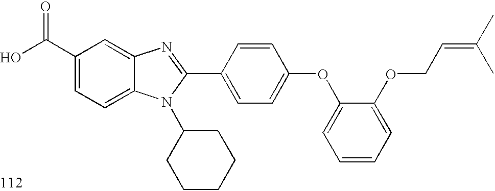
OC(C1=CC=C2C(=C1)N=C(C1=CC=C(OC3=CC=CC=C3OCC=C(C)C)C=C1)N2C1CCCCC1)=O
